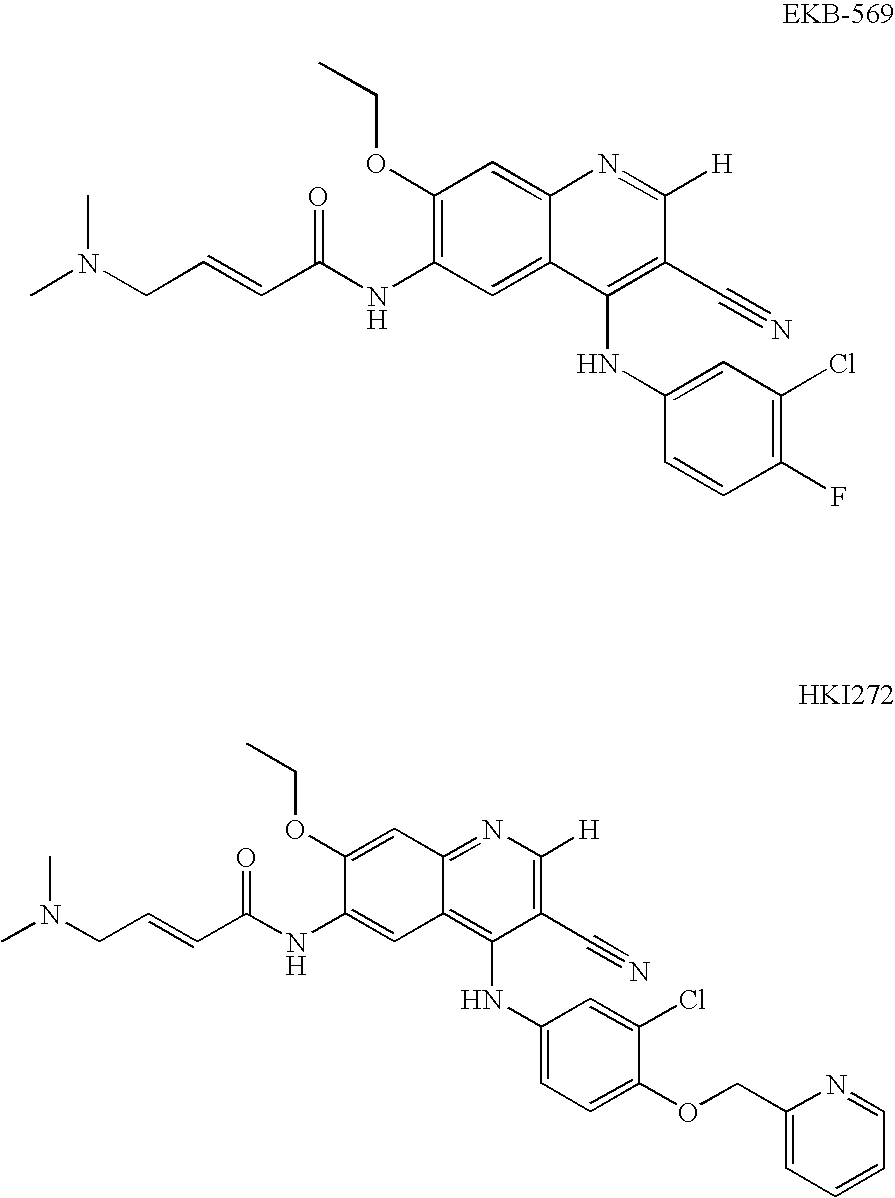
CN(CC=CC(=O)NC1=C(OCC)C=C2C(=C1)C(NC1=CC(Cl)=C(F)C=C1)=C(C#N)C([H])=N2)C.CN(CC=CC(=O)NC1=CC2=C(NC3=CC=C(OCC4=CC=CC=N4)C(Cl)=C3)C(C#N)=C([H])N=C2C=C1OCC)C
